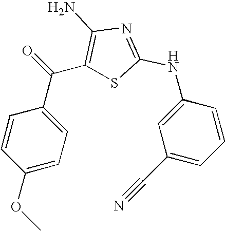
O(C1=CC=C(C(C2=C(N)N=C(NC3=CC(C#N)=CC=C3)S2)=O)C=C1)C
